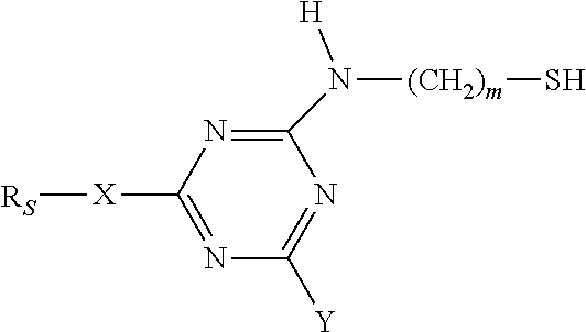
C1(N([(CH2)m]S)[H])=NC([X][RS])=NC([Y])=N1
